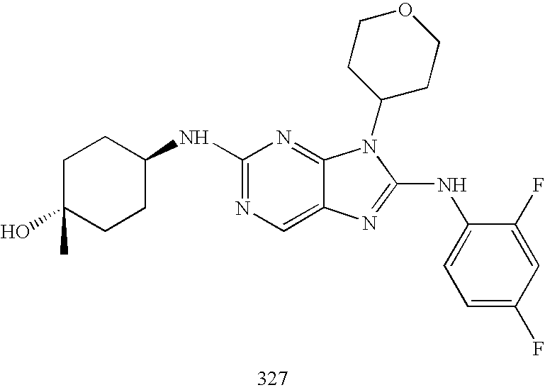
C1(NC2CCC(C)(O)CC2)=NC=C2C(=N1)N(C1CCOCC1)C(NC1=CC=C(F)C=C1F)=N2
